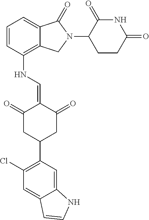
C1=CC(NC=C2C(=O)CC(C3=C(Cl)C=C4C(=C3)NC=C4)CC2=O)=C2C(=C1)C(=O)N(C1CCC(=O)NC1=O)C2
